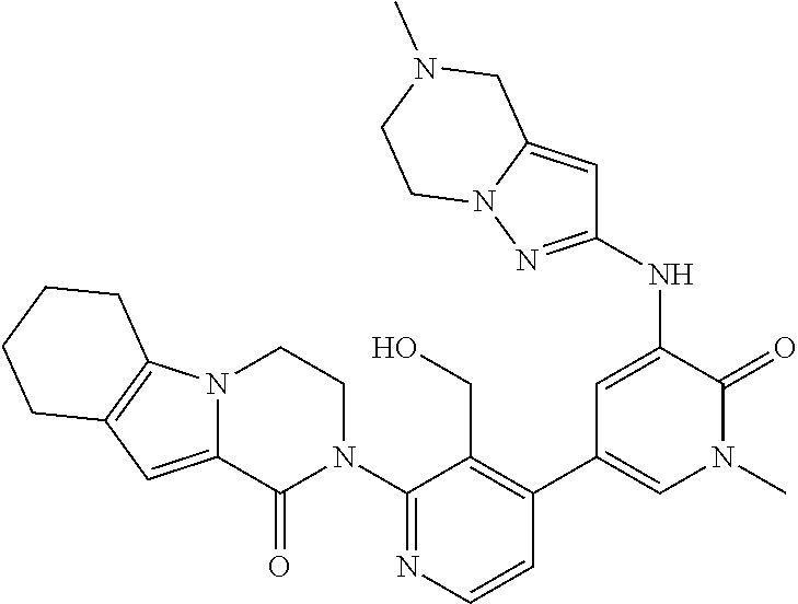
C1(N2CCN3C(=CC4=C3CCCC4)C2=O)=NC=CC(C2=CN(C)C(=O)C(NC3=NN4C(=C3)CN(C)CC4)=C2)=C1CO
